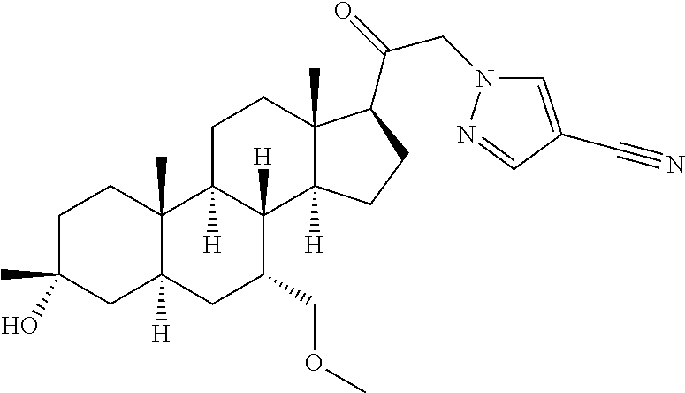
C1C(C)(O)CC2([H])C(C)(C1)C1([H])C([H])(C(COC)C2)C2([H])C(C)(CC1)C(C(=O)CN1C=C(C#N)C=N1)CC2
